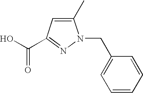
C1(C)=CC(C(O)=O)=NN1CC1=CC=CC=C1
